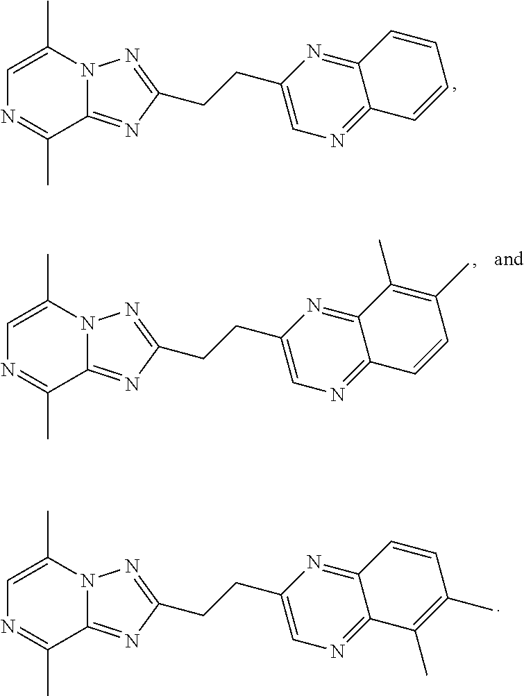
C1=C(C)N2C(=NC(CCC3=CN=C4C(=N3)C=CC=C4)=N2)C(C)=N1.C1=C(C)N2C(=NC(CCC3=CN=C4C(=N3)C(C)=C(C)C=C4)=N2)C(C)=N1.C1=C(C)N2C(=NC(CCC3=CN=C4C(=N3)C=CC(C)=C4C)=N2)C(C)=N1
